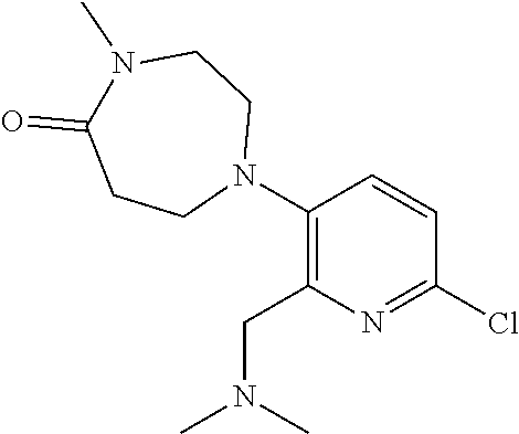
C1(Cl)=NC(CN(C)C)=C(N2CCN(C)C(=O)CC2)C=C1
